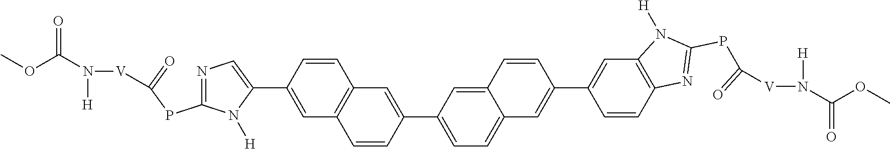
C1=C(C2=CN=C(PC(=O)[V]N([H])C(OC)=O)N2[H])C=CC2=C1C=CC(C1=CC=C3C(=C1)C=CC(C1=CC4=C(C=C1)N=C(PC(=O)[V]N([H])C(OC)=O)N4[H])=C3)=C2
